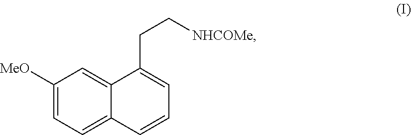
C1([MeO])=CC=C2C(=C1)C(CC[NHCOMe])=CC=C2
